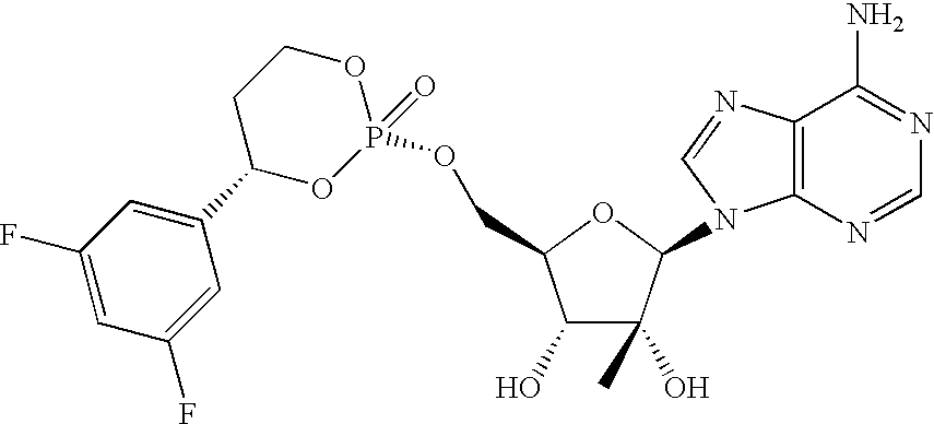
C1(O)C(O)(C)C(N2C3=C(N=C2)C(N)=NC=N3)OC1COP1(=O)OCCC(C2=CC(F)=CC(F)=C2)O1
